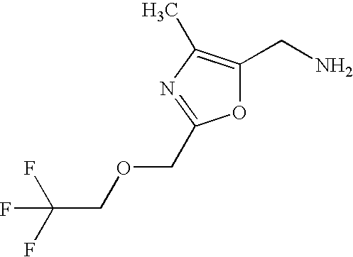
O1C(CN)=C(C)N=C1COCC(F)(F)F
